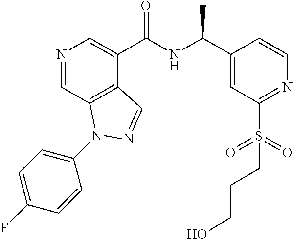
N1=CC2=C(C(C(NC(C3=CC(S(=O)(=O)CCCO)=NC=C3)C)=O)=C1)C=NN2C1=CC=C(F)C=C1
